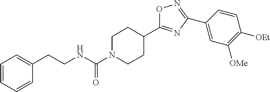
C1=CC=CC(CCNC(N2CCC(C3=NC(C4=CC([OMe])=C([OEt])C=C4)=NO3)CC2)=O)=C1
